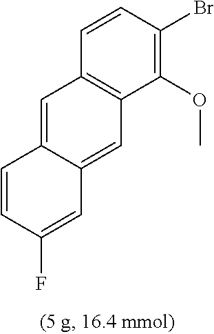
C1(OC)=C(Br)C=CC2=C1C=C1C(=C2)C=CC(F)=C1
